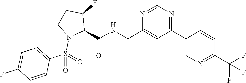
C1(CNC(C2C(F)CCN2S(=O)(C2=CC=C(F)C=C2)=O)=O)=CC(C2=CN=C(C(F)(F)F)C=C2)=NC=N1
